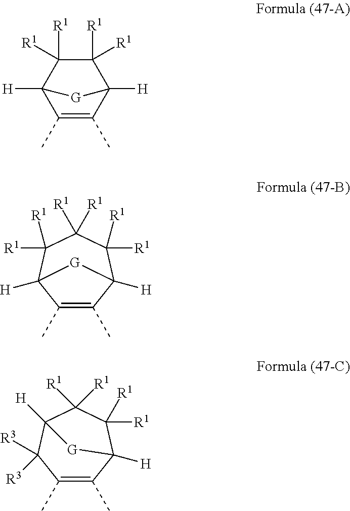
C1([R1])([R1])C([R1])([R1])C2([H])C(C)=C(C)C1([H])[G]2.C1(C)=C(C)C2([H])C([R1])([R1])C([R1])([R1])C([R1])([R1])C1([H])[G]2.C1(C)=C(C)C2([H])C([R1])([R1])C([R1])([R1])C([H])(C1([R3])[R3])[G]2
